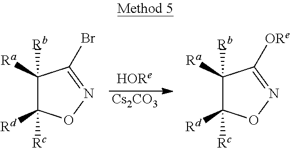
[Cs2CO3].C1([Rb])([Ra])C([Rd])([Rc])ON=C1Br.C1([Rb])([Ra])C([Rd])([Rc])ON=C1[ORe]
